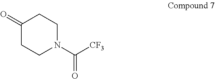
C1(=O)CCN(C([CF3])=O)CC1
